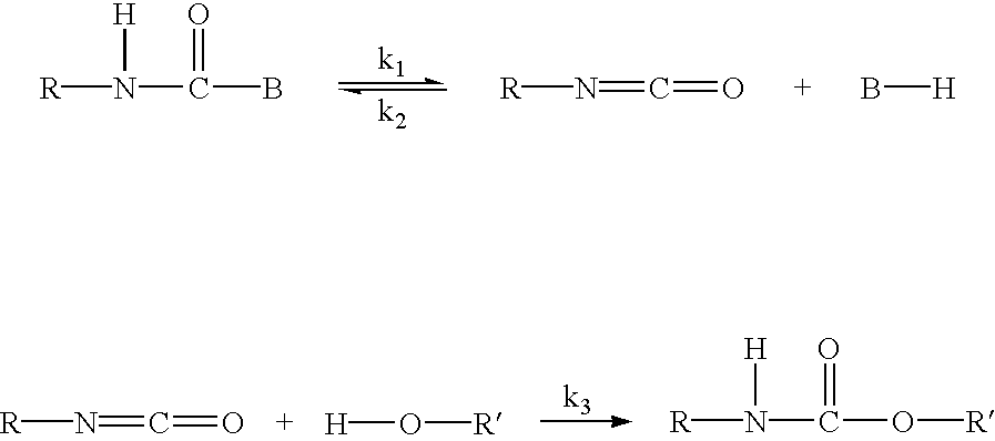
[R]N([H])C(=O)B.[R]N=C=O.B[H].[R]N=C=O.[H]O[R].[R]N([H])C(=O)O[R]
